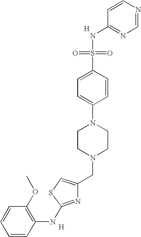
[H].C1=CN=CN=C1NS(=O)(=O)C1=CC=C(N2CCN(CC3=CSC(NC4=C(OC)C=CC=C4)=N3)CC2)C=C1.[H]
